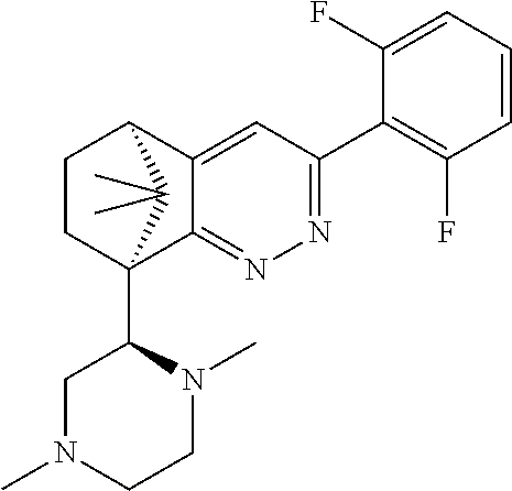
C1(F)=CC=CC(F)=C1C1=NN=C2C(=C1)C1CCC2(C2CN(C)CCN2C)C1(C)C
